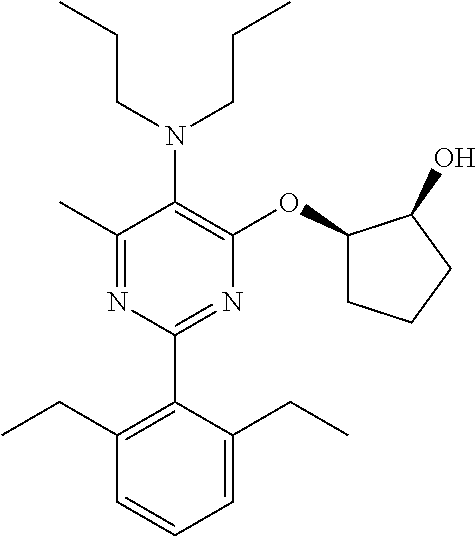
C1(C)=NC(C2=C(CC)C=CC=C2CC)=NC(OC2CCCC2O)=C1N(CCC)CCC
